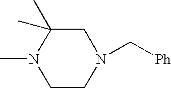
CN1CCN(C[Ph])CC1(C)C
